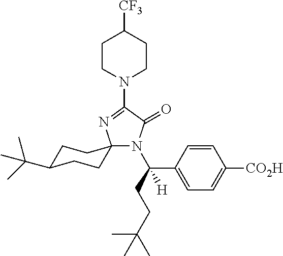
N1(C2=NC3(N(C(CCC(C)(C)C)(C4=CC=C([CO2H])C=C4)[H])C2=O)CCC(C(C)(C)C)CC3)CCC([CF3])CC1
